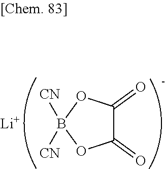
[Li].[CN]B1([CN])OC(=O)C(=O)O1
